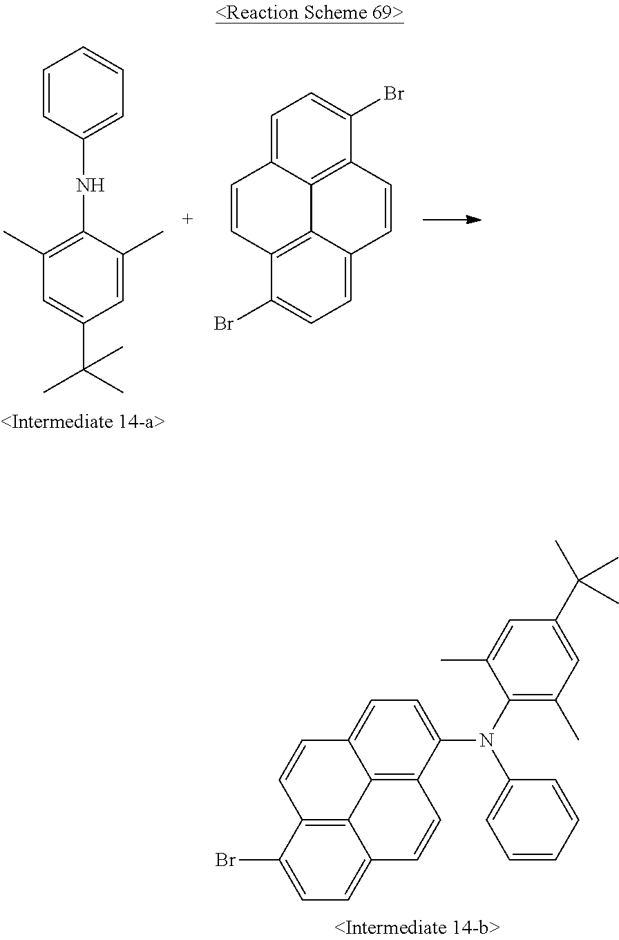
C12=C3C(=CC=C1Br)C=CC1=C3C(=CC=C1Br)C=C2.C1(C)=CC(C(C)(C)C)=CC(C)=C1NC1=CC=CC=C1.BrC1=CC=C2C3=C1C=CC1=CC=C(N(C4=CC=CC=C4)C4=C(C)C=C(C(C)(C)C)C=C4C)C(=C31)C=C2
